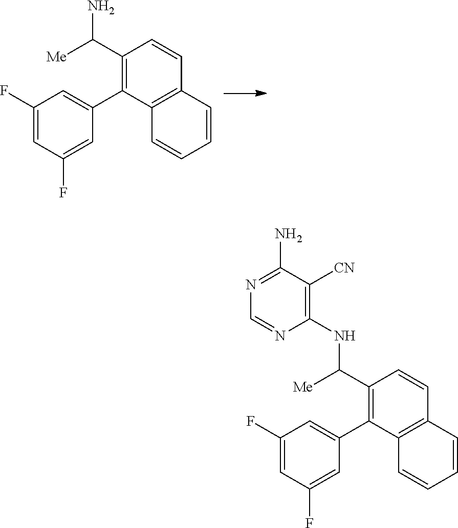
C1(C([Me])N)=C(C2=CC(F)=CC(F)=C2)C2=C(C=C1)C=CC=C2.C1(C([Me])NC2=C([CN])C(N)=NC=N2)=C(C2=CC(F)=CC(F)=C2)C2=C(C=C1)C=CC=C2
